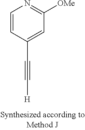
C(C1=CC([OMe])=NC=C1)#C[H]
